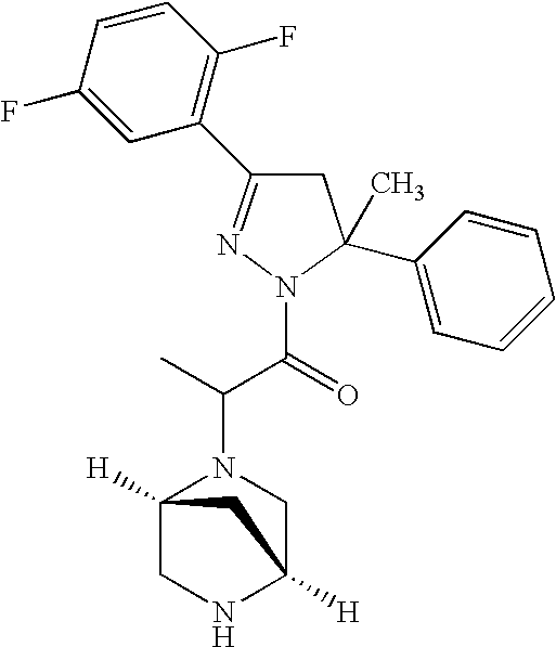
N1=C(C2=C(F)C=CC(F)=C2)CC(C)(C2=CC=CC=C2)N1C(=O)C(C)N1C2([H])CNC([H])(C1)C2
